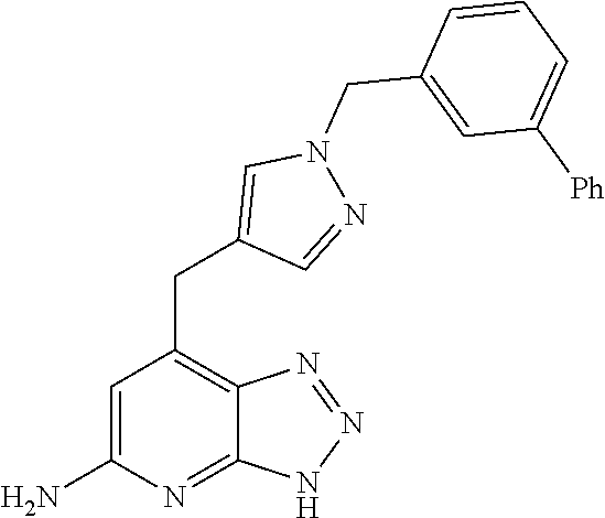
C1=C(N)N=C2C(=C1CC1=CN(CC3=CC([Ph])=CC=C3)N=C1)N=NN2
